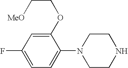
C1=C(F)C=C(OCC[MeO])C(N2CCNCC2)=C1
